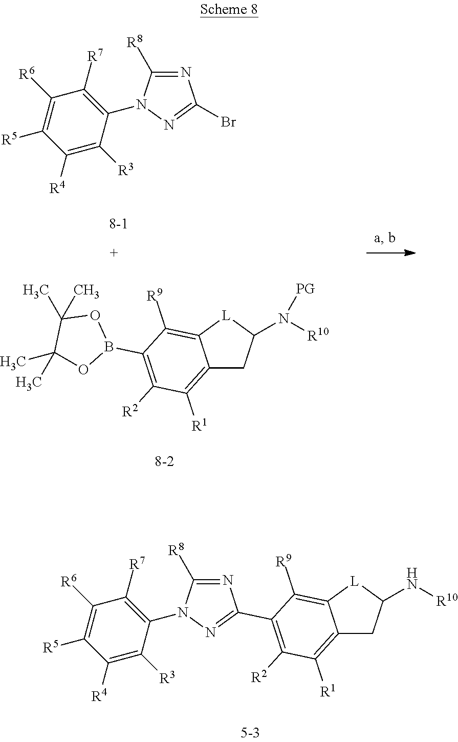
N1=C([R8])N(C2=C([R7])C([R6])=C([R5])C([R4])=C2[R3])N=C1C1=C([R2])C([R1])=C2CC(N[R10])[L]C2=C1[R9].C12=C([R1])C([R2])=C(B3OC(C)(C)C(C)(C)O3)C([R9])=C1[L]C(N([R10])[PG])C2.N1=C([R8])N(C2=C([R7])C([R6])=C([R5])C([R4])=C2[R3])N=C1Br
